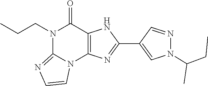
N1(CCC)C2=NC=CN2C2=C(C1=O)NC(C1=CN(C(CC)C)N=C1)=N2
